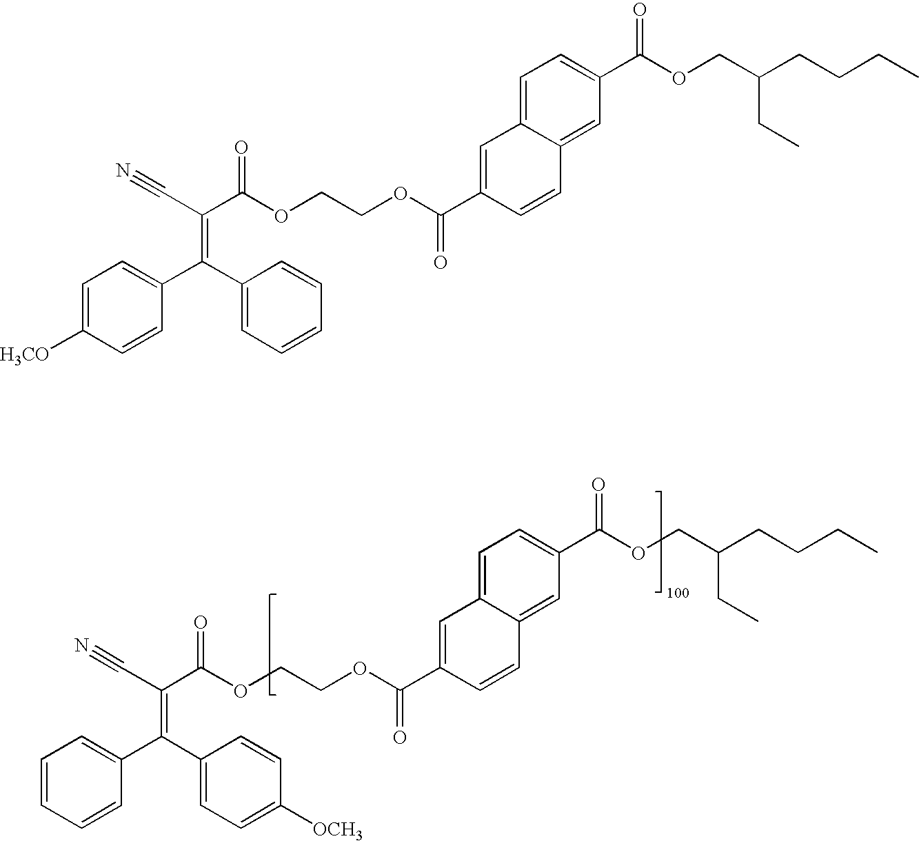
C1=CC=CC(C(C2=CC=C([OCH3])C=C2)=C(C#N)C(OCCOC(C2=CC3=CC=C(C(OCC(CCCC)CC)=O)C=C3C=C2)=O)=O)=C1.C1=C([H3CO])C=CC(C(C2=CC=CC=C2)=C(C#N)C(OCCOC(C2=CC3=CC=C(C(OCC(CCCC)CC)=O)C=C3C=C2)=O)=O)=C1
